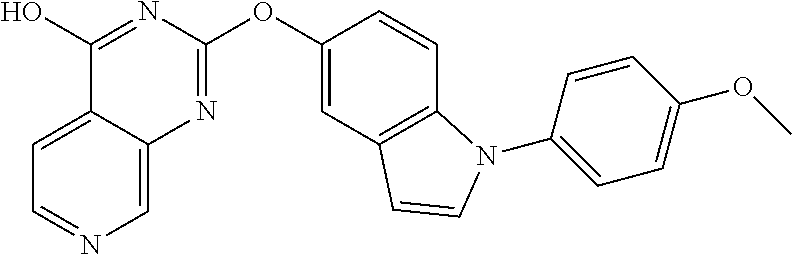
C1(O)=NC(OC2=CC3=C(C=C2)N(C2=CC=C(OC)C=C2)C=C3)=NC2=CN=CC=C12
